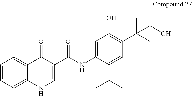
C1=C(NC(C2=CNC3=CC=CC=C3C2=O)=O)C(C(C)(C)C)=CC(C(CO)(C)C)=C1O
